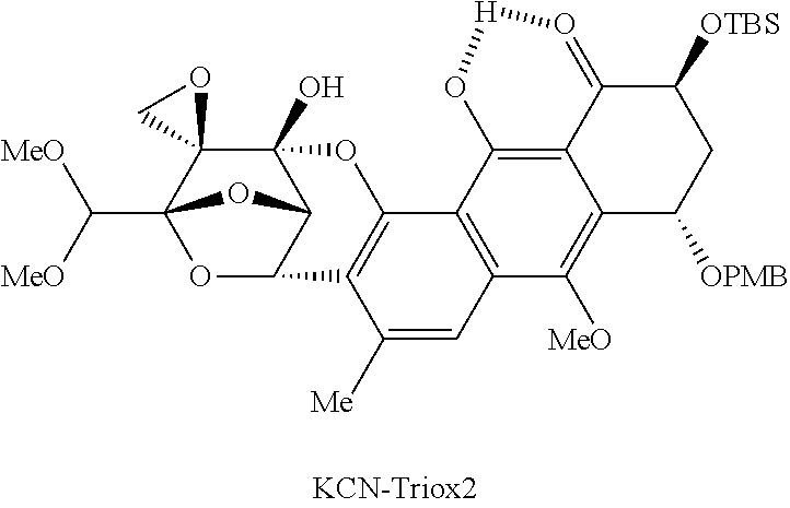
O1C2(C([MeO])[MeO])C3(C4(O)C(O2)C1C1=C(O4)C2=C(C=C1[Me])C([MeO])=C1C4=C2O[H]O=C4C([OTBS])CC1[OPMB])OC3
